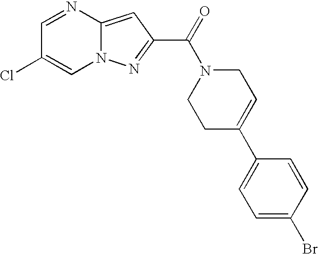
C1=NC2=CC(C(=O)N3CCC(C4=CC=C(Br)C=C4)=CC3)=NN2C=C1Cl
